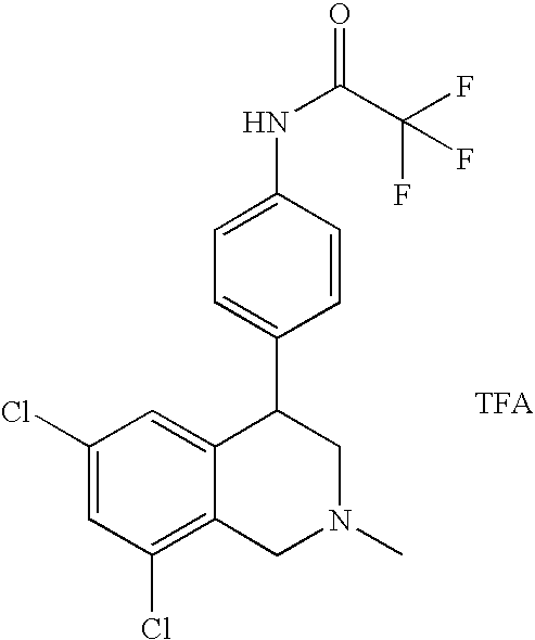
C1(Cl)=C2C(=CC(Cl)=C1)C(C1=CC=C(NC(C(F)(F)F)=O)C=C1)CN(C)C2
